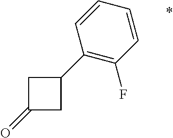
C1(=O)CC(C2=C(F)C=CC=C2)C1
